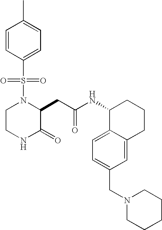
C1=CC(S(N2CCNC(=O)C2CC(NC2C3=CC=C(CN4CCCCC4)C=C3CCC2)=O)(=O)=O)=CC=C1C
